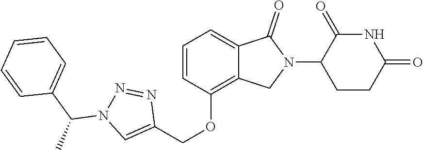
C1(OCC2=CN(C(C3=CC=CC=C3)C)N=N2)=C2C(=CC=C1)C(=O)N(C1CCC(=O)NC1=O)C2
